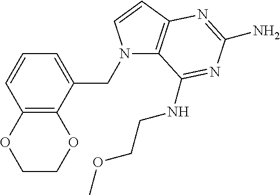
N1(CC2=CC=CC3=C2OCCO3)C2=C(C=C1)N=C(N)N=C2NCCOC
